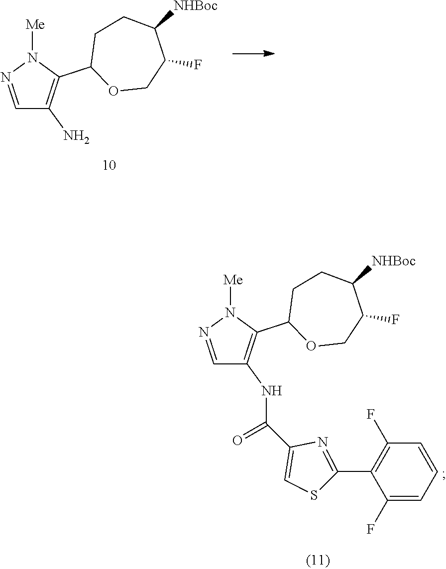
C1=NN([Me])C(C2OCC(F)C([NHBoc])CC2)=C1N.C1=NN([Me])C(C2OCC(F)C([NHBoc])CC2)=C1NC(=O)C1=CSC(C2=C(F)C=CC=C2F)=N1
